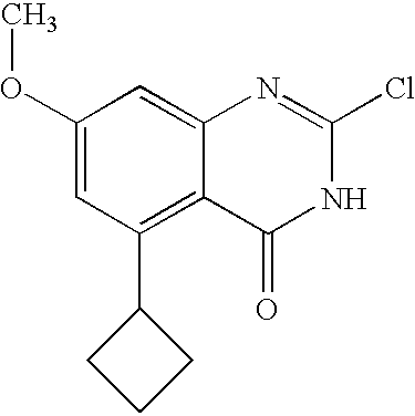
C1(OC)=CC(C2CCC2)=C2C(=C1)N=C(Cl)NC2=O
